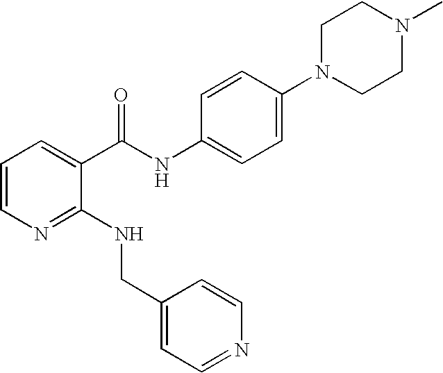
C1(NCC2=CC=NC=C2)=NC=CC=C1C(NC1=CC=C(N2CCN(C)CC2)C=C1)=O
